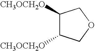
[CH3OCH2O]C1C([CH3OCH2O])COC1
